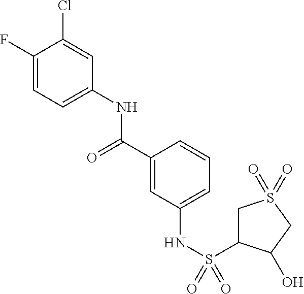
C1(F)=CC=C(NC(C2=CC(NS(=O)(=O)C3CS(=O)(=O)CC3O)=CC=C2)=O)C=C1Cl
